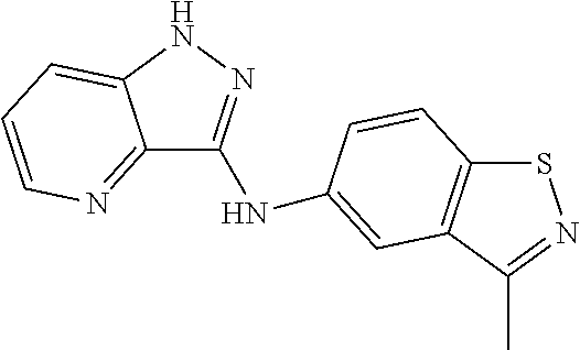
C12=NC=CC=C1NN=C2NC1=CC2=C(SN=C2C)C=C1
